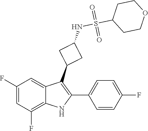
O=S(=O)(C1CCOCC1)NC1CC(C2=C(C3=CC=C(F)C=C3)NC3=C(F)C=C(F)C=C23)C1
